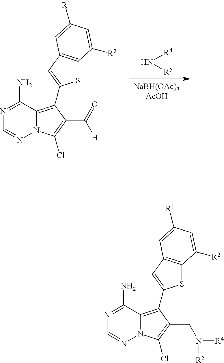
[R4]N[R5].[NaBH(OAc)3AcOH].N1=C(N)C2=C(C3=CC4=C(S3)C([R2])=CC([R1])=C4)C(C(=O)[H])=C(Cl)N2N=C1.N1=C(N)C2=C(C3=CC4=C(S3)C([R2])=CC([R1])=C4)C(CN([R5])[R4])=C(Cl)N2N=C1
